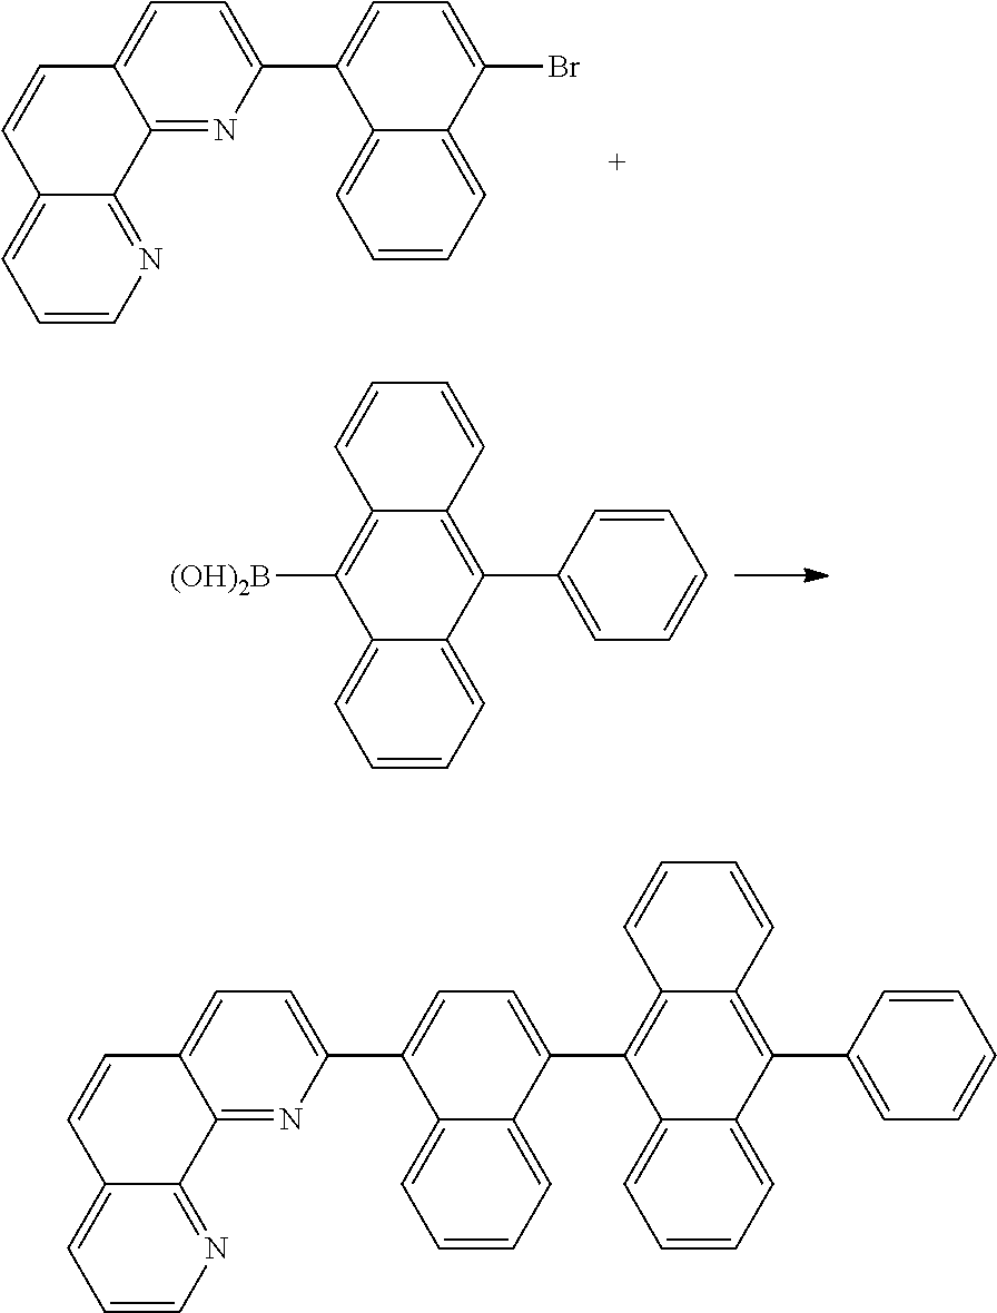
C1=CC=C2C(=C1)C(C1=CC=C3C(=N1)C1=NC=CC=C1C=C3)=CC=C2Br.C1=CC=C2C(=C1)C([(OH)2B])=C1C(=C2C2=CC=CC=C2)C=CC=C1.C1=CC=C2C(=C1)C(C1=CC=C(C3=CC=C4C(=N3)C3=NC=CC=C3C=C4)C3=CC=CC=C31)=C1C(=C2C2=CC=CC=C2)C=CC=C1
